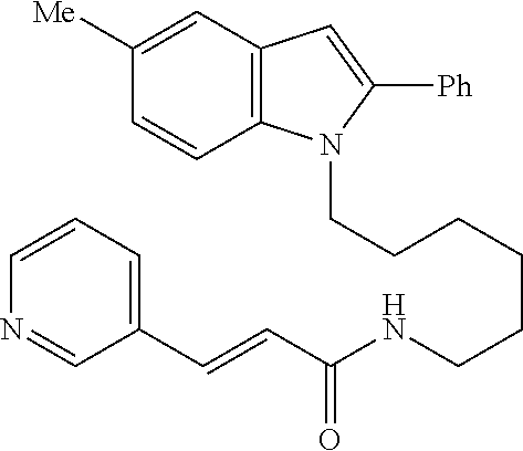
C(CCCCCNC(C=CC1=CC=CN=C1)=O)N1C2=C(C=C1[Ph])C=C([Me])C=C2
